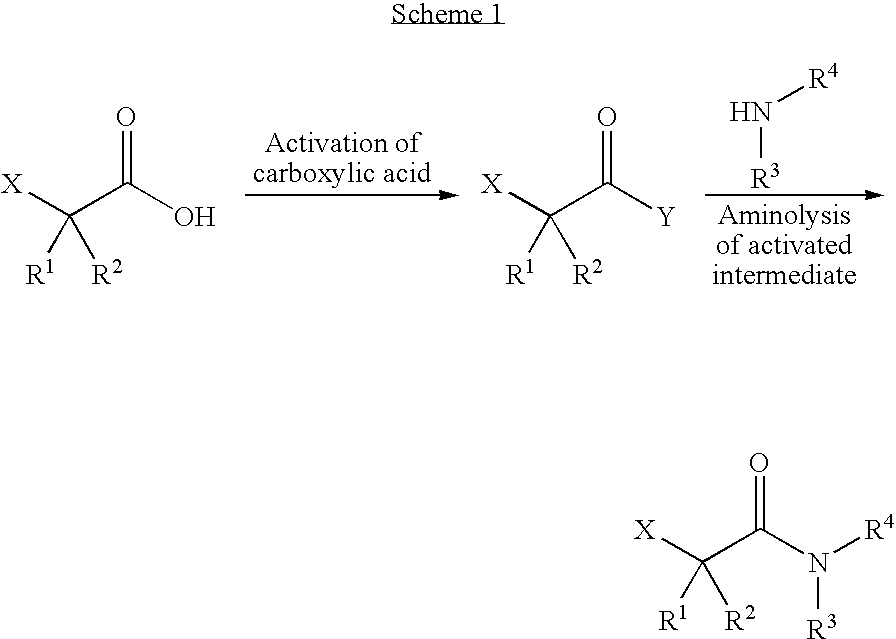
N([R3])[R4].[X]C(C(O)=O)([R2])[R1].[X]C(C([Y])=O)([R2])[R1].[X]C(C(N([R4])[R3])=O)([R2])[R1]
